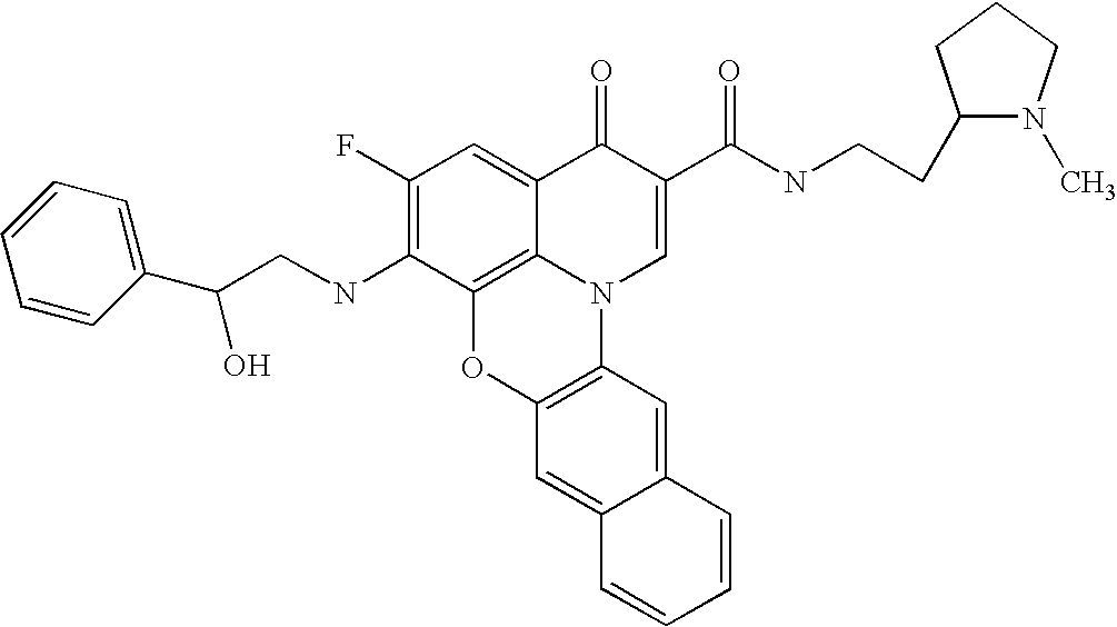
C1(F)=C(NCC(C2=CC=CC=C2)O)C2=C3C(=C1)C(=O)C(C(=O)NCCC1N(C)CCC1)=CN3C1=C(O2)C=C2C(=C1)C=CC=C2
